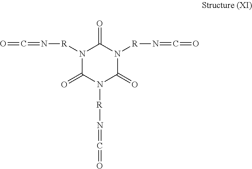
[R](N=C=O)N1C(=O)N([R]N=C=O)C(=O)N([R]N=C=O)C1=O
